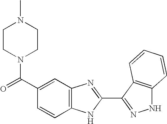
C1(C(=O)N2CCN(C)CC2)=CC2=C(C=C1)NC(C1=NNC3=C1C=CC=C3)=N2
